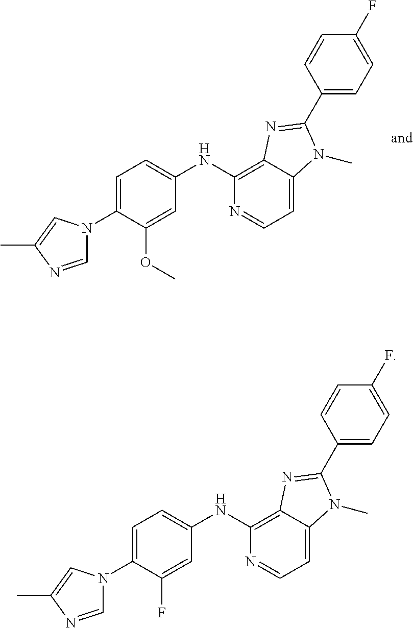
C1=C(N2C=NC(C)=C2)C(OC)=CC(NC2=C3C(=CC=N2)N(C)C(C2=CC=C(F)C=C2)=N3)=C1.C1=C(N2C=NC(C)=C2)C(F)=CC(NC2=C3C(=CC=N2)N(C)C(C2=CC=C(F)C=C2)=N3)=C1
